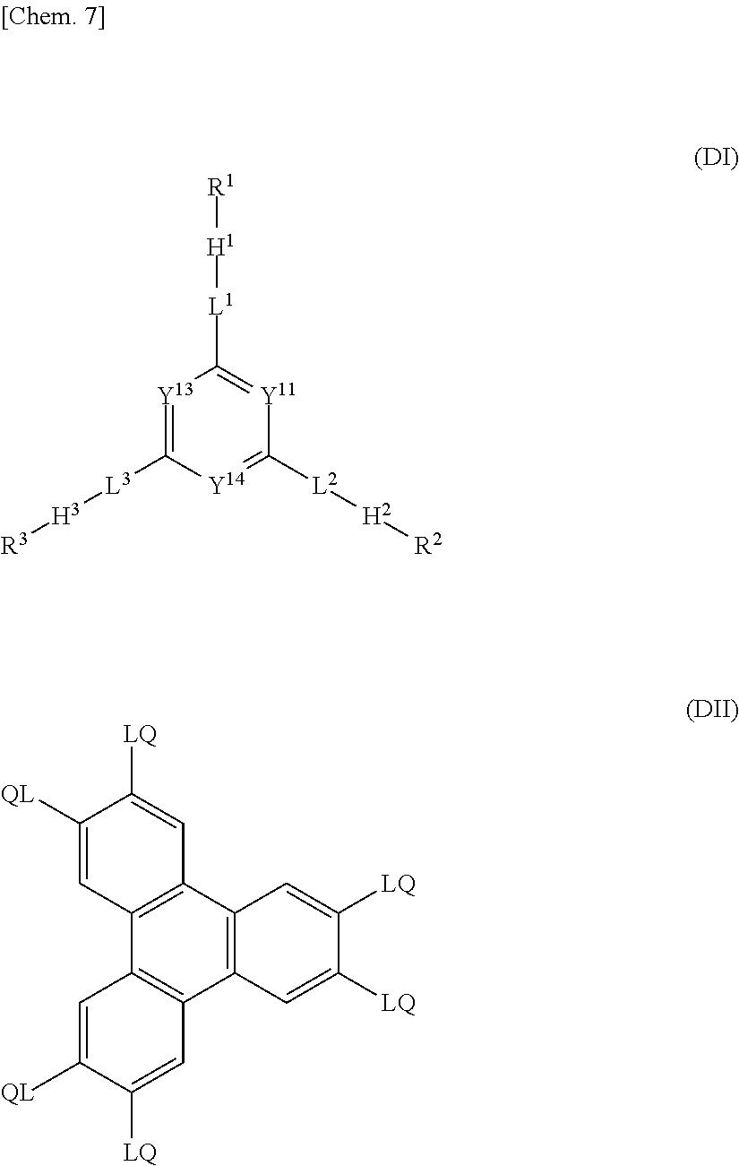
[Y13]1=C([L3][H3][R3])[Y14]=C([L2][H2][R2])[Y11]=C1[L1][H1][R1].C12=C(C3=C(C4=C1C=C([LQ])C([LQ])=C4)C=C([LQ])C([QL])=C3)C=C([QL])C([LQ])=C2
